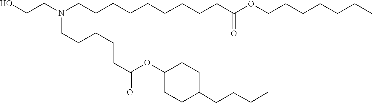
C(C(=O)OC1CCC(CCCC)CC1)CCCCN(CCCCCCCCCC(=O)OCCCCCCC)CCO
